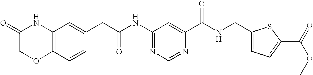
N1=C(NC(CC2=CC3=C(C=C2)OCC(=O)N3)=O)C=C(C(NCC2=CC=C(C(=O)OC)S2)=O)N=C1
